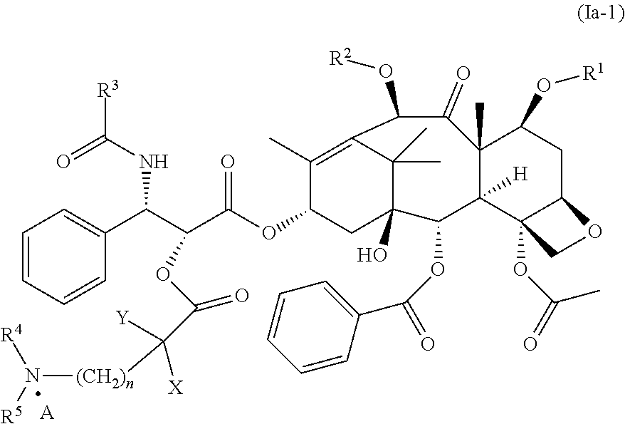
C1=CC=CC(C(C(C(OC2CC3(O)C(C)(C)C(=C2C)C(O[R2])C(=O)C2(C)C([H])(C3OC(=O)C3=CC=CC=C3)C3(OC(C)=O)C(CC2O[R1])OC3)=O)OC(=O)C([X])([(CH2)n]N([R5])[R4])[Y])NC([R3])=O)=C1.[A]
